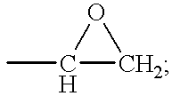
C1(C)CO1
